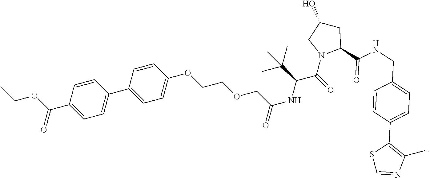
C1=CC(C(OCC)=O)=CC=C1C1=CC=C(OCCOCC(NC(C(=O)N2C(C(NCC3=CC=C(C4=C(C)N=CS4)C=C3)=O)CC(O)C2)C(C)(C)C)=O)C=C1
